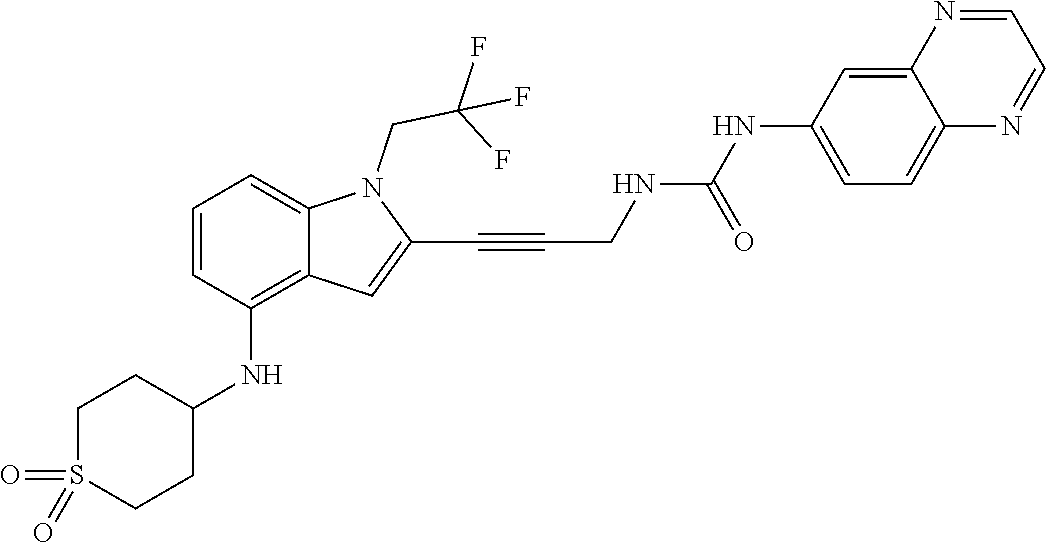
C(C#CC1=CC2=C(NC3CCS(=O)(=O)CC3)C=CC=C2N1CC(F)(F)F)NC(NC1=CC=C2C(=C1)N=CC=N2)=O
